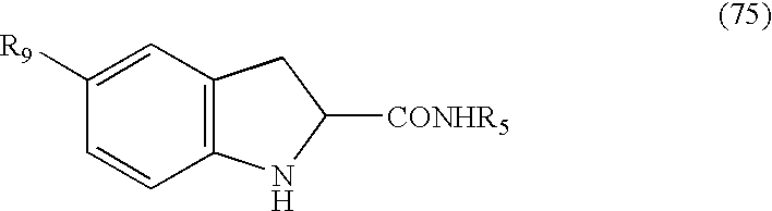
C12=C(C=C([R9])C=C1)CC([CONHR5])N2
